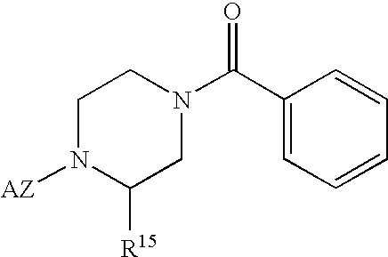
C1N([AZ])C([R15])CN(C(C2=CC=CC=C2)=O)C1
